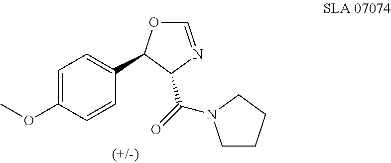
C1=C(OC)C=CC(C2OC=NC2C(=O)N2CCCC2)=C1
